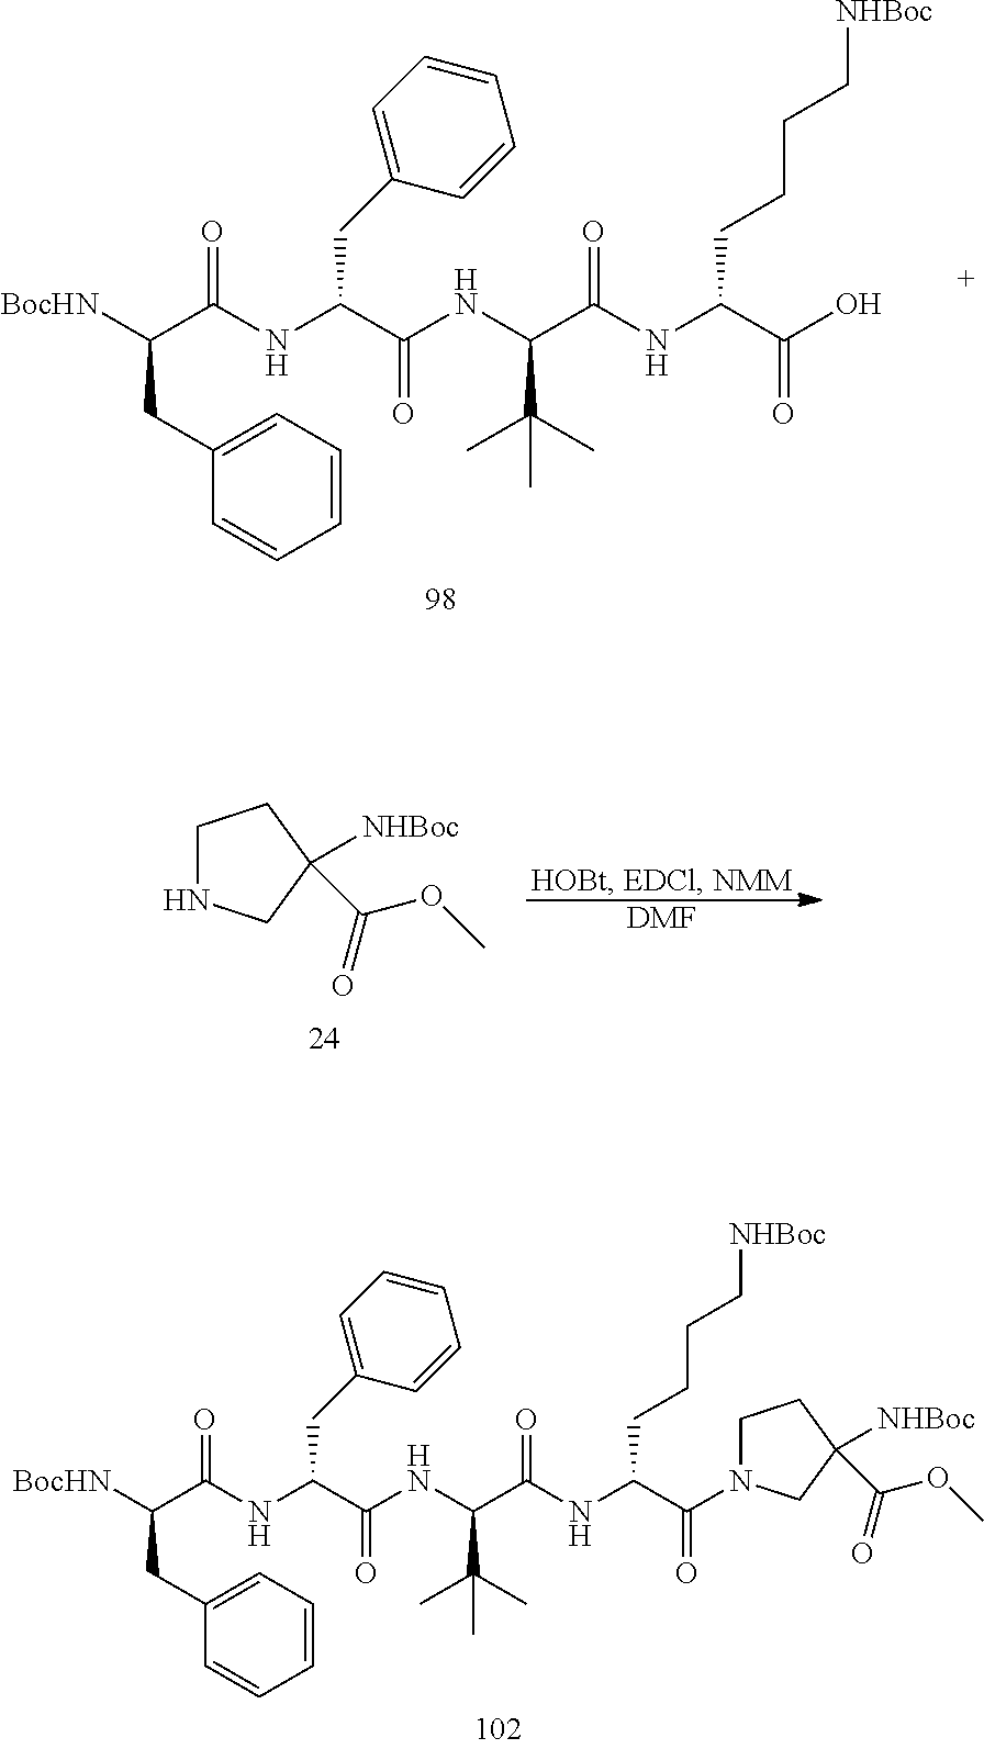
OC(C(CCCC[NHBoc])NC(C(C(C)(C)C)NC(C(CC1=CC=CC=C1)NC(C(CC1=CC=CC=C1)[BocHN])=O)=O)=O)=O.C1NCC(C(=O)OC)([NHBoc])C1.C(C(C(=O)N1CCC(C(=O)OC)([NHBoc])C1)NC(C(C(C)(C)C)NC(C(CC1=CC=CC=C1)NC(C(CC1=CC=CC=C1)[BocHN])=O)=O)=O)CCC[NHBoc]
